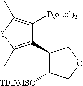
C1(C2=C(C)SC(C)=C2[P(o-tol)2])C([TBDMSO])COC1
